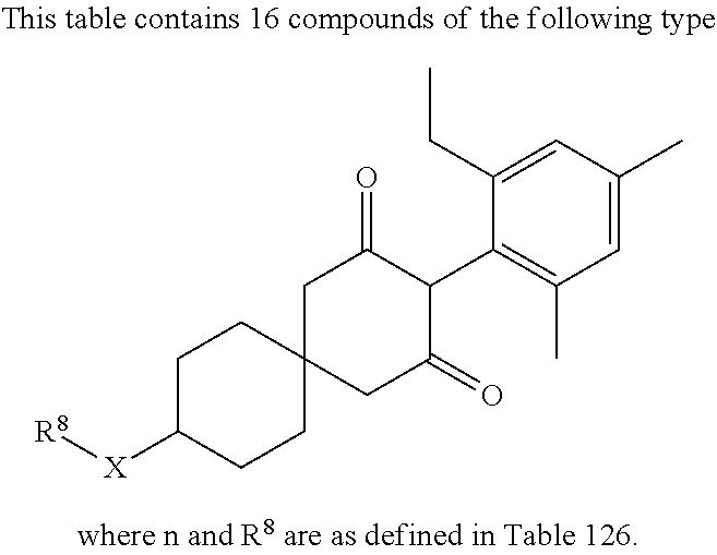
C1C2(CC(=O)C(C3=C(C)C=C(C)C=C3CC)C1=O)CCC([X][R8])CC2
